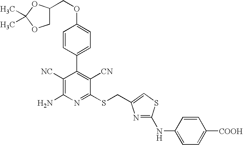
C1=CC(C2=C([CN])C(SCC3=CSC(NC4=CC=C([COOH])C=C4)=N3)=NC(N)=C2[NC])=CC=C1OCC1COC(C)(C)O1
